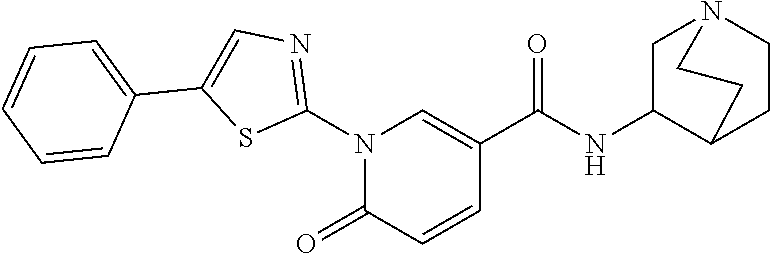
N1(C2=NC=C(C3=CC=CC=C3)S2)C(=O)C=CC(C(NC2CN3CCC2CC3)=O)=C1
